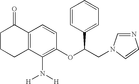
C1C2=C(C(=O)CC1)C=CC(OC(CN1C=CN=C1)C1=CC=CC=C1)=C2N([H])[H]
